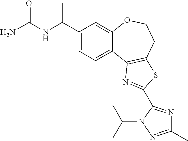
C1(C(NC(N)=O)C)=CC=C2C(=C1)OCCC1=C2N=C(C2=NC(C)=NN2C(C)C)S1
